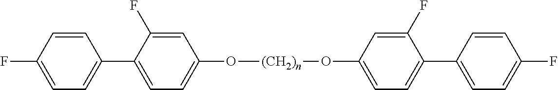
C1=C(F)C=CC(C2=CC=C(O[(CH2)n]OC3=CC=C(C4=CC=C(F)C=C4)C(F)=C3)C=C2F)=C1
